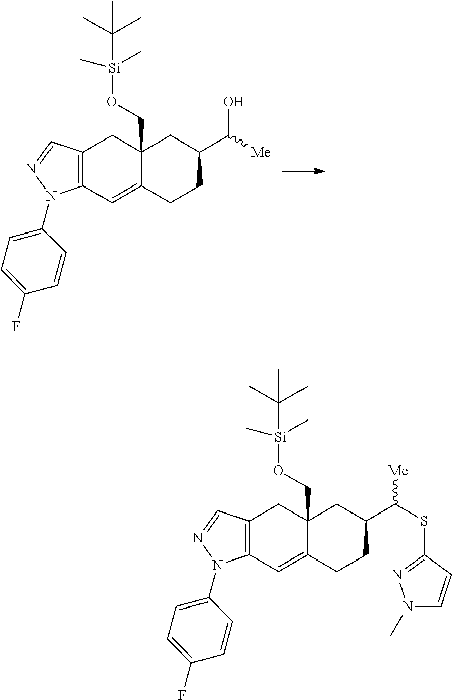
C12=C(C=C3C(CO[Si](C)(C)C(C)(C)C)(C1)CC(C([Me])O)CC3)N(C1=CC=C(F)C=C1)N=C2.C12=C(C=C3C(CO[Si](C)(C)C(C)(C)C)(C1)CC(C(SC1=NN(C)C=C1)[Me])CC3)N(C1=CC=C(F)C=C1)N=C2
